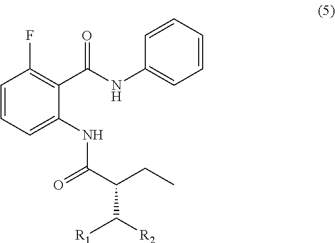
C1=CC=C(NC(C(CC)C([R2])[R1])=O)C(C(NC2=CC=CC=C2)=O)=C1F
